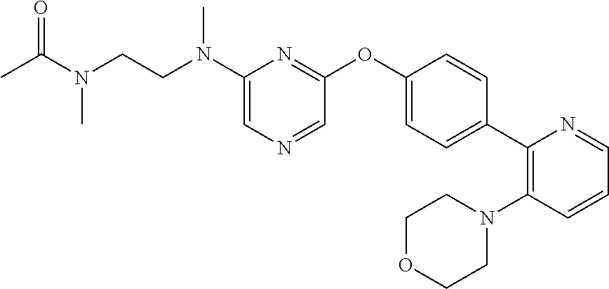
C1(N(CCN(C)C(=O)C)C)=CN=CC(OC2=CC=C(C3=C(N4CCOCC4)C=CC=N3)C=C2)=N1
